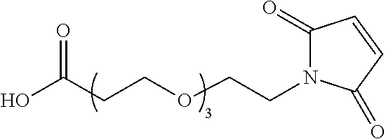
OC(CCOCCN1C(=O)C=CC1=O)=O
